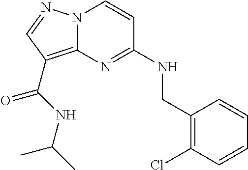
C1=CC(Cl)=C(CNC2=NC3=C(C(=O)NC(C)C)C=NN3C=C2)C=C1
